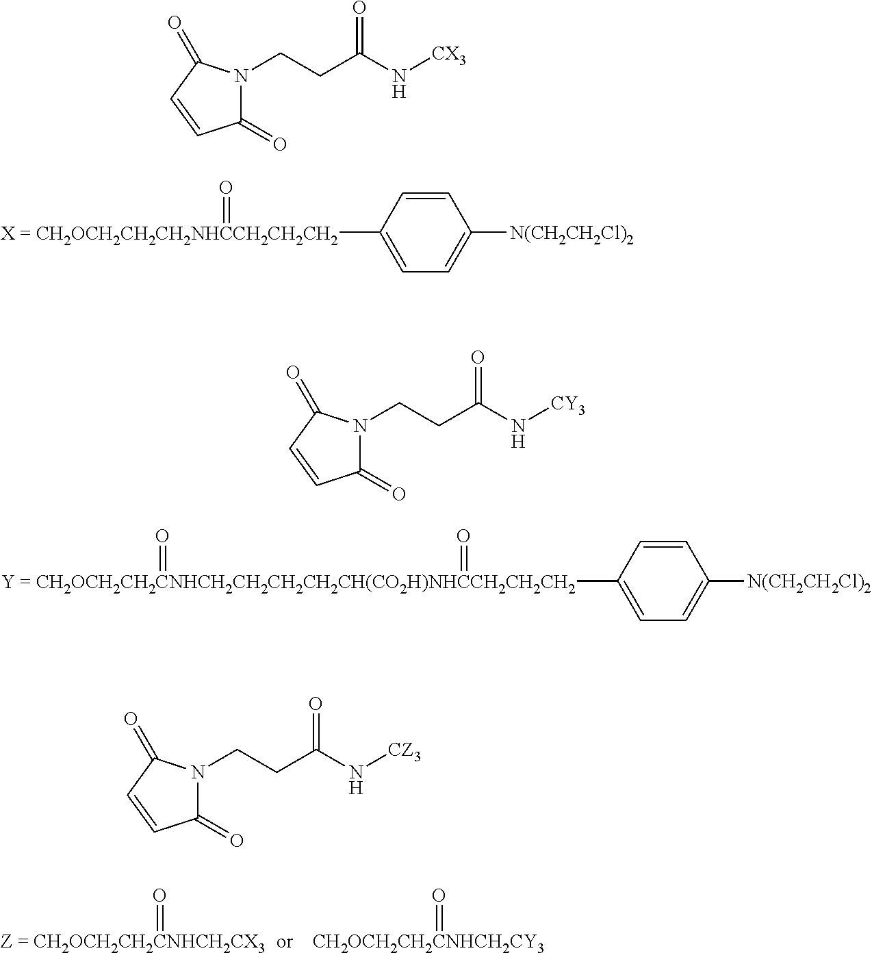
N1(CCC(N[CX3])=O)C(=O)C=CC1=O.[X = CH2OCH2CH2CH2NHCCH2CH2CH2](C1=CC=C([N(CH2CH2Cl)2])C=C1)=O.N1(CCC(N[CY3])=O)C(=O)C=CC1=O.[Y = CH2OCH2CH2CNHCH2CH2CH2CH2CH(CO2H)NHCCH2CH2CH2](C1=CC=C([N(CH2CH2Cl)2])C=C1)(=O)=O.[Z = CH2OCH2CH2CNHCH2CX3]=O.[CH2OCH2CH2CNHCH2CY3]=O.N1(CCC(N[CZ3])=O)C(=O)C=CC1=O
